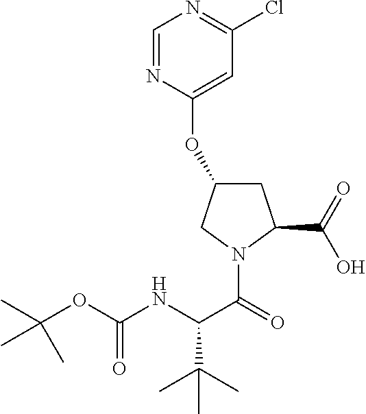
C1=NC(OC2CC(C(=O)O)N(C(=O)C(NC(OC(C)(C)C)=O)C(C)(C)C)C2)=CC(Cl)=N1
